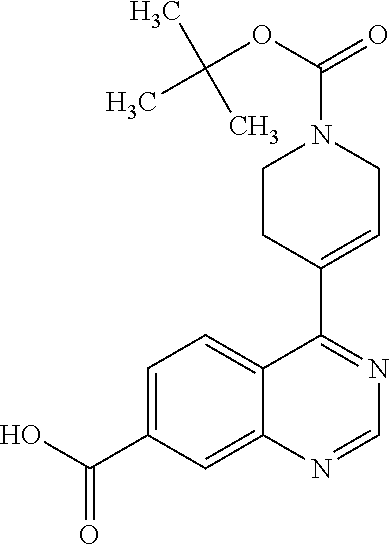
C(C1=CC=C2C(=C1)N=CN=C2C1=CCN(C(=O)OC(C)(C)C)CC1)(=O)O
